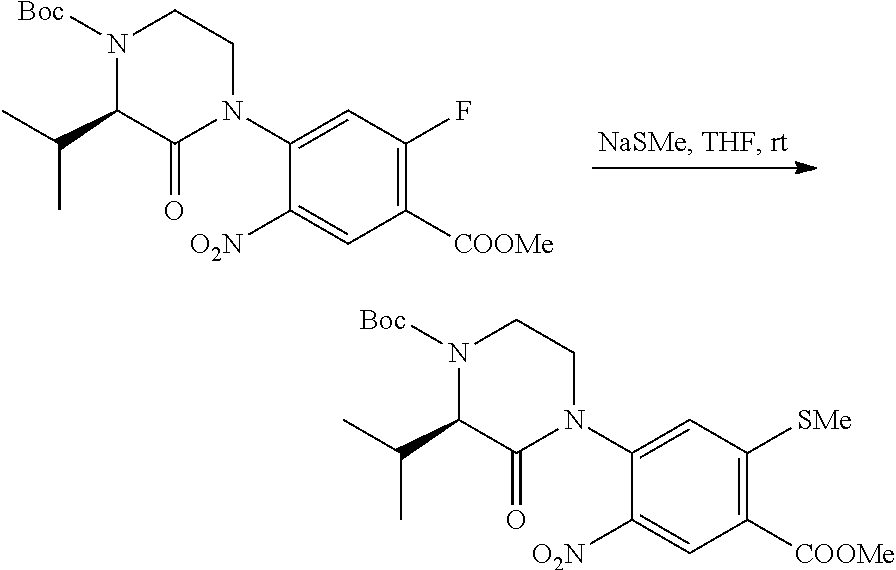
C1([COOMe])=C(F)C=C(N2CCN([Boc])C(C(C)C)C2=O)C([O2N])=C1.C1([COOMe])=C([SMe])C=C(N2CCN([Boc])C(C(C)C)C2=O)C([O2N])=C1
